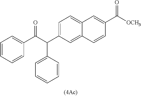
C1=C(C(C(C2=CC=CC=C2)=O)C2=CC=CC=C2)C=C2C(=C1)C=C(C([OCH3])=O)C=C2
